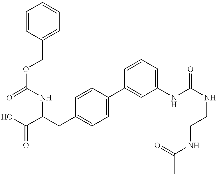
C(C1=CC=CC=C1)OC(NC(C(O)=O)CC1=CC=C(C2=CC(NC(NCCNC(=O)C)=O)=CC=C2)C=C1)=O
